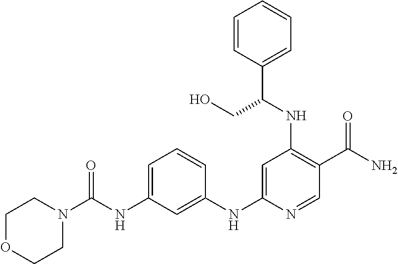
C1=C(NC(=O)N2CCOCC2)C=C(NC2=CC(NC(C3=CC=CC=C3)CO)=C(C(N)=O)C=N2)C=C1
